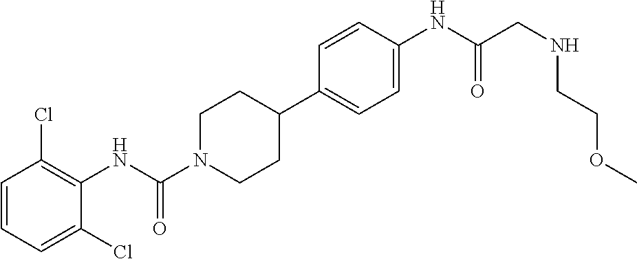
C1=CC=C(Cl)C(NC(N2CCC(C3=CC=C(NC(CNCCOC)=O)C=C3)CC2)=O)=C1Cl
